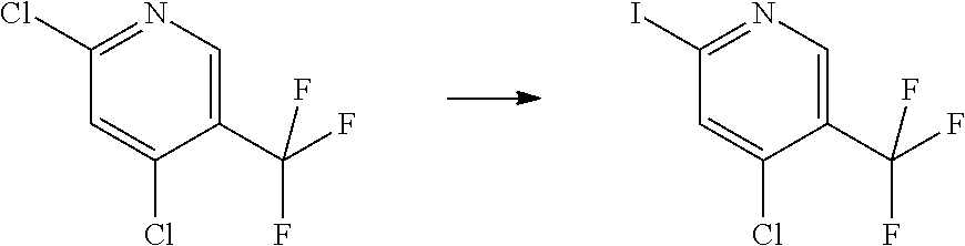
C1(C(F)(F)F)=CN=C(Cl)C=C1Cl.C1(C(F)(F)F)=CN=C(I)C=C1Cl
